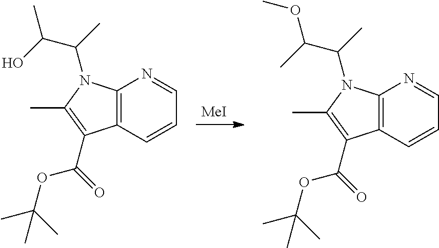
[MeI].C1=CC2=C(N=C1)N(C(C)C(O)C)C(C)=C2C(=O)OC(C)(C)C.C1=CC2=C(N=C1)N(C(C)C(C)OC)C(C)=C2C(=O)OC(C)(C)C
